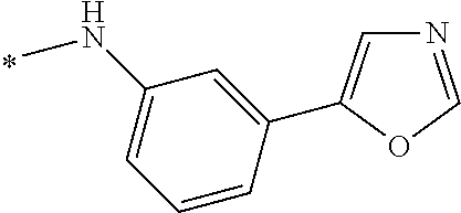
C1(NC)=CC=CC(C2=CN=CO2)=C1
